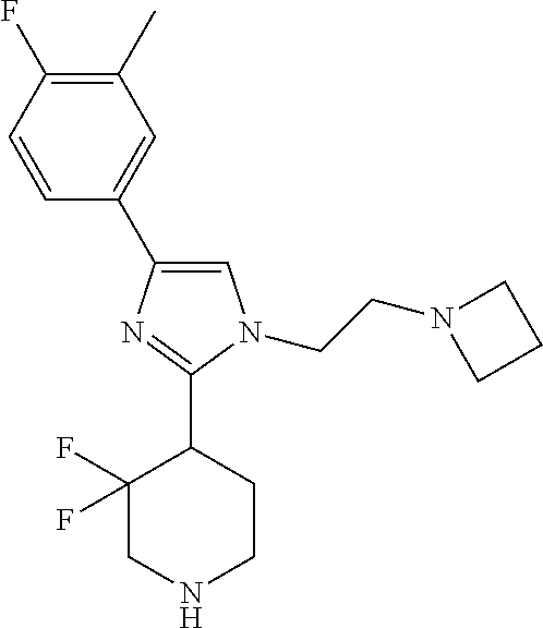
C1(C2=CC(C)=C(F)C=C2)=CN(CCN2CCC2)C(C2C(F)(F)CNCC2)=N1
